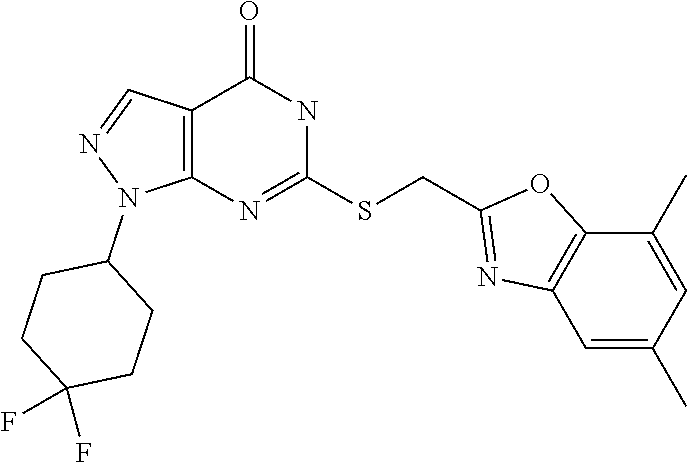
C12=C(N=C(SCC3=NC4=C(O3)C(C)=CC(C)=C4)NC1=O)N(C1CCC(F)(F)CC1)N=C2
